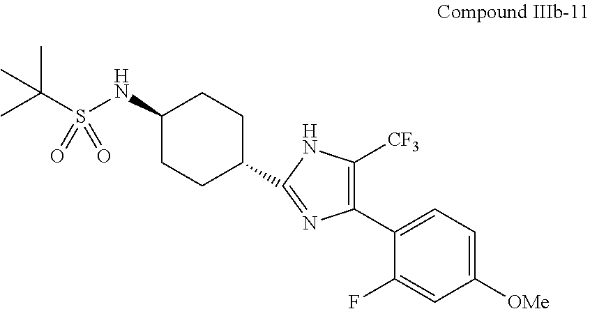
C1([OMe])=CC=C(C2=C([CF3])NC(C3CCC(NS(C(C)(C)C)(=O)=O)CC3)=N2)C(F)=C1
